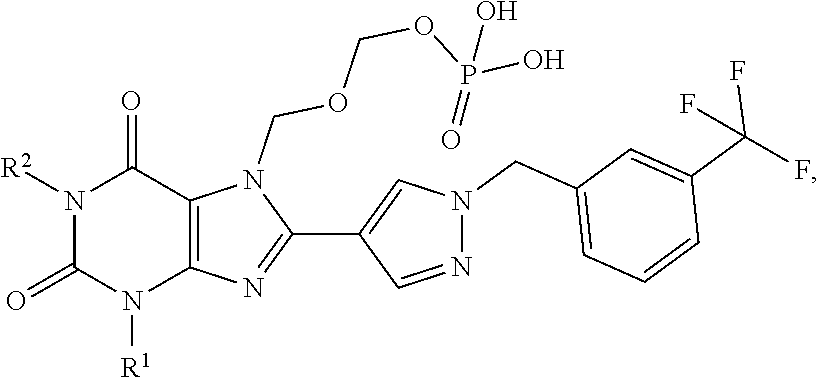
N1([R2])C(=O)N([R1])C2=C(C1=O)N(COCOP(=O)(O)O)C(C1=CN(CC3=CC=CC(C(F)(F)F)=C3)N=C1)=N2
